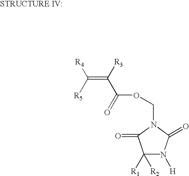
C1([R1])([R2])N([H])C(=O)N(COC(C([R3])=C([R5])[R4])=O)C1=O
